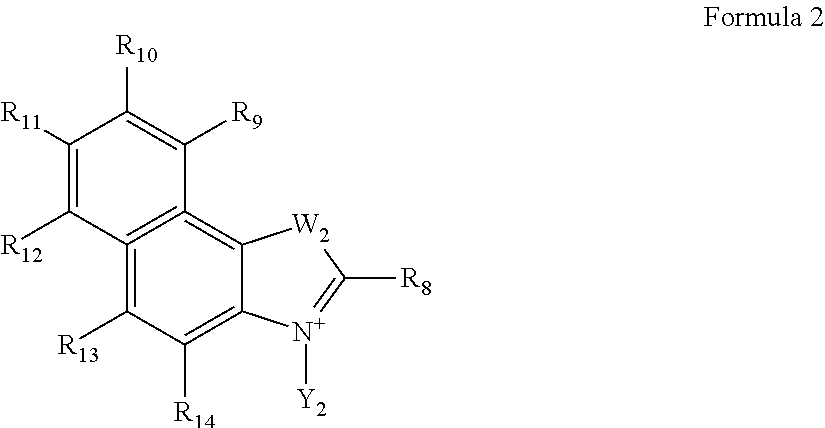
C12=C([R13])C([R14])=C3C(=C=1C([R9])=C([R10])C([R11])=C2[R12])[W2]C([R8])=[N+]3[Y2]
